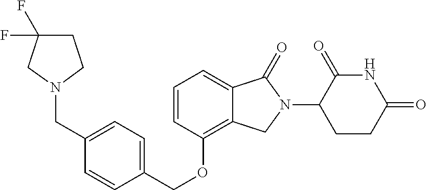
C(OC1=C2C(=CC=C1)C(=O)N(C1C(=O)NC(=O)CC1)C2)C1=CC=C(CN2CCC(F)(F)C2)C=C1
